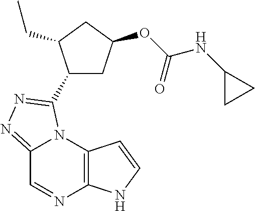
C12=NN=C(C3CC(OC(NC4CC4)=O)CC3CC)N1C1=C(N=C2)NC=C1
